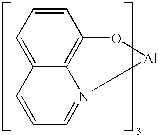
C1=CC=C2C3=C1O[Al]N3=CC=C2
